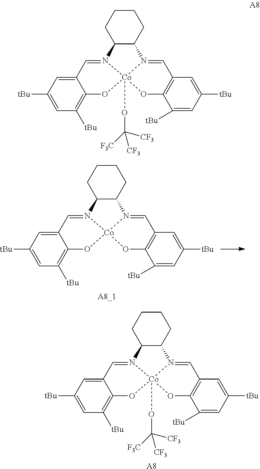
C12C(CCCC1)N1=CC3=C(O[Co]14N2=CC1=CC([tBu])=CC([tBu])=C1O4)C([tBu])=CC([tBu])=C3.C12C(CCCC1)N1=CC3=C(O[Co]14(OC([F3C])([CF3])[CF3])N2=CC1=CC([tBu])=CC([tBu])=C1O4)C([tBu])=CC([tBu])=C3.[A8].C12C(CCCC1)N1=CC3=C(O[Co]14(OC([F3C])([CF3])[CF3])N2=CC1=CC([tBu])=CC([tBu])=C1O4)C([tBu])=CC([tBu])=C3
